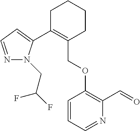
C1C(C2=CC=NN2CC(F)F)=C(COC2=C(C=O)N=CC=C2)CCC1
